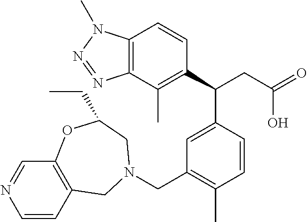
C1(C(CC(O)=O)C2=CC(CN3CC4=C(C=NC=C4)OC(CC)C3)=C(C)C=C2)=C(C)C2=C(C=C1)N(C)N=N2
